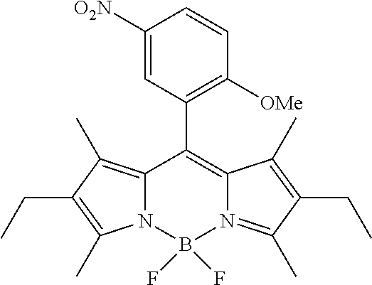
C1([O2N])=CC(C2=C3N(=C(C)C(CC)=C3C)B(F)(F)N3C2=C(C)C(CC)=C3C)=C([OMe])C=C1
